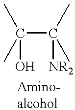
C(C(C)(C)[NR2])(C)(C)O
